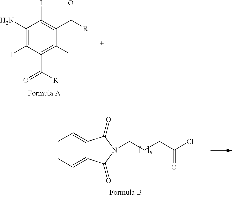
C1(N)=C(I)C(C([R])=O)=C(I)C(C([R])=O)=C1I.C1=CC=C2C(=C1)C(=O)N(CCCC(Cl)=O)C2=O
